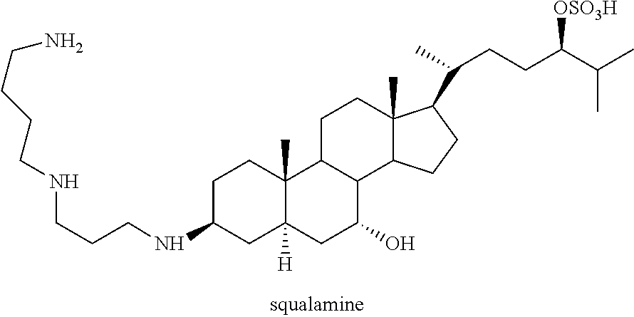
C1C(NCCCNCCCCN)CC2([H])C(C)(C1)C1C(C(O)C2)C2C(C)(CC1)C(C(C)CCC(C(C)C)[OSO3H])CC2
